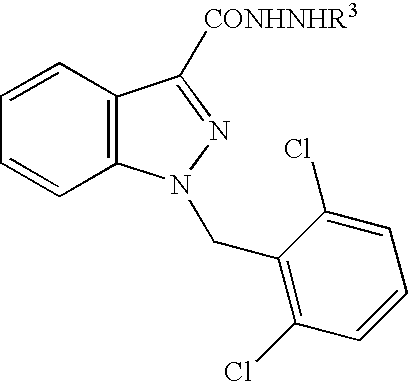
C12=C(C=CC=C1)C([CONHNHR3])=NN2CC1=C(Cl)C=CC=C1Cl
